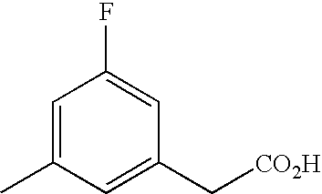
C1(C[CO2H])=CC(C)=CC(F)=C1
